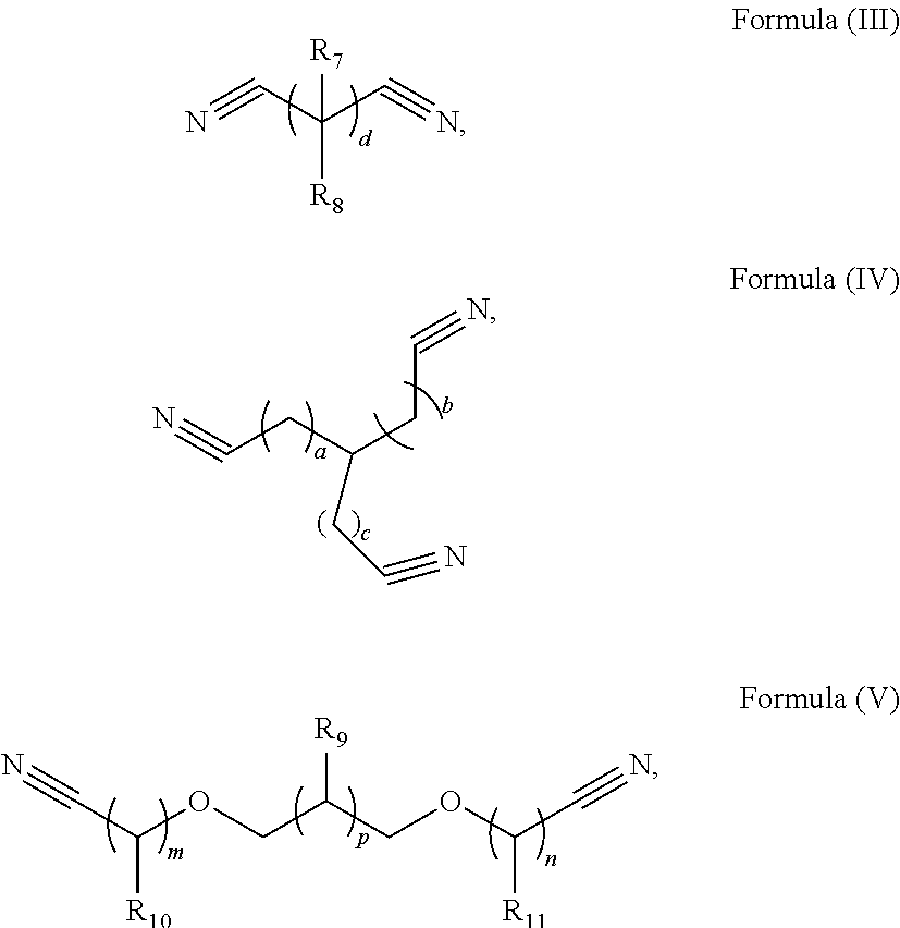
C(CC(CC#N)CC#N)#N.[R9]C(COC(C#N)[R11])COC(C#N)[R10].C([R8])(C#N)(C#N)[R7]
